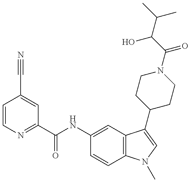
C1=CN=C(C(NC2=CC3=C(C=C2)N(C)C=C3C2CCN(C(=O)C(C(C)C)O)CC2)=O)C=C1C#N
